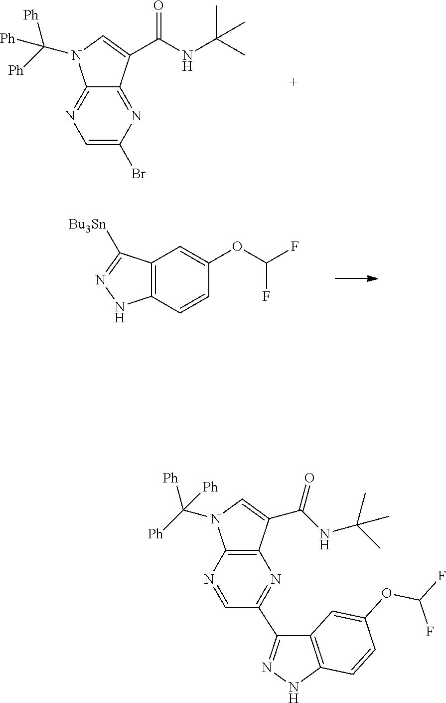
C12=NC(Br)=CN=C1N(C([Ph])([Ph])[Ph])C=C2C(NC(C)(C)C)=O.C12=C(C=CC(OC(F)F)=C1)NN=C2[Bu3Sn].C12=C(N=CC(C3=NNC4=C3C=C(OC(F)F)C=C4)=N1)N(C([Ph])([Ph])[Ph])C=C2C(NC(C)(C)C)=O
